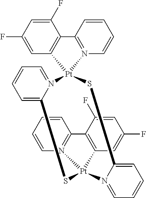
[Pt]12(SC3=CC=CC=N3[Pt]3(SC4=CC=CC=N14)C1=C(C(F)=CC(F)=C1)C1=N3C=CC=C1)N1=C(C=CC=C1)C1=C2C=C(F)C=C1F
